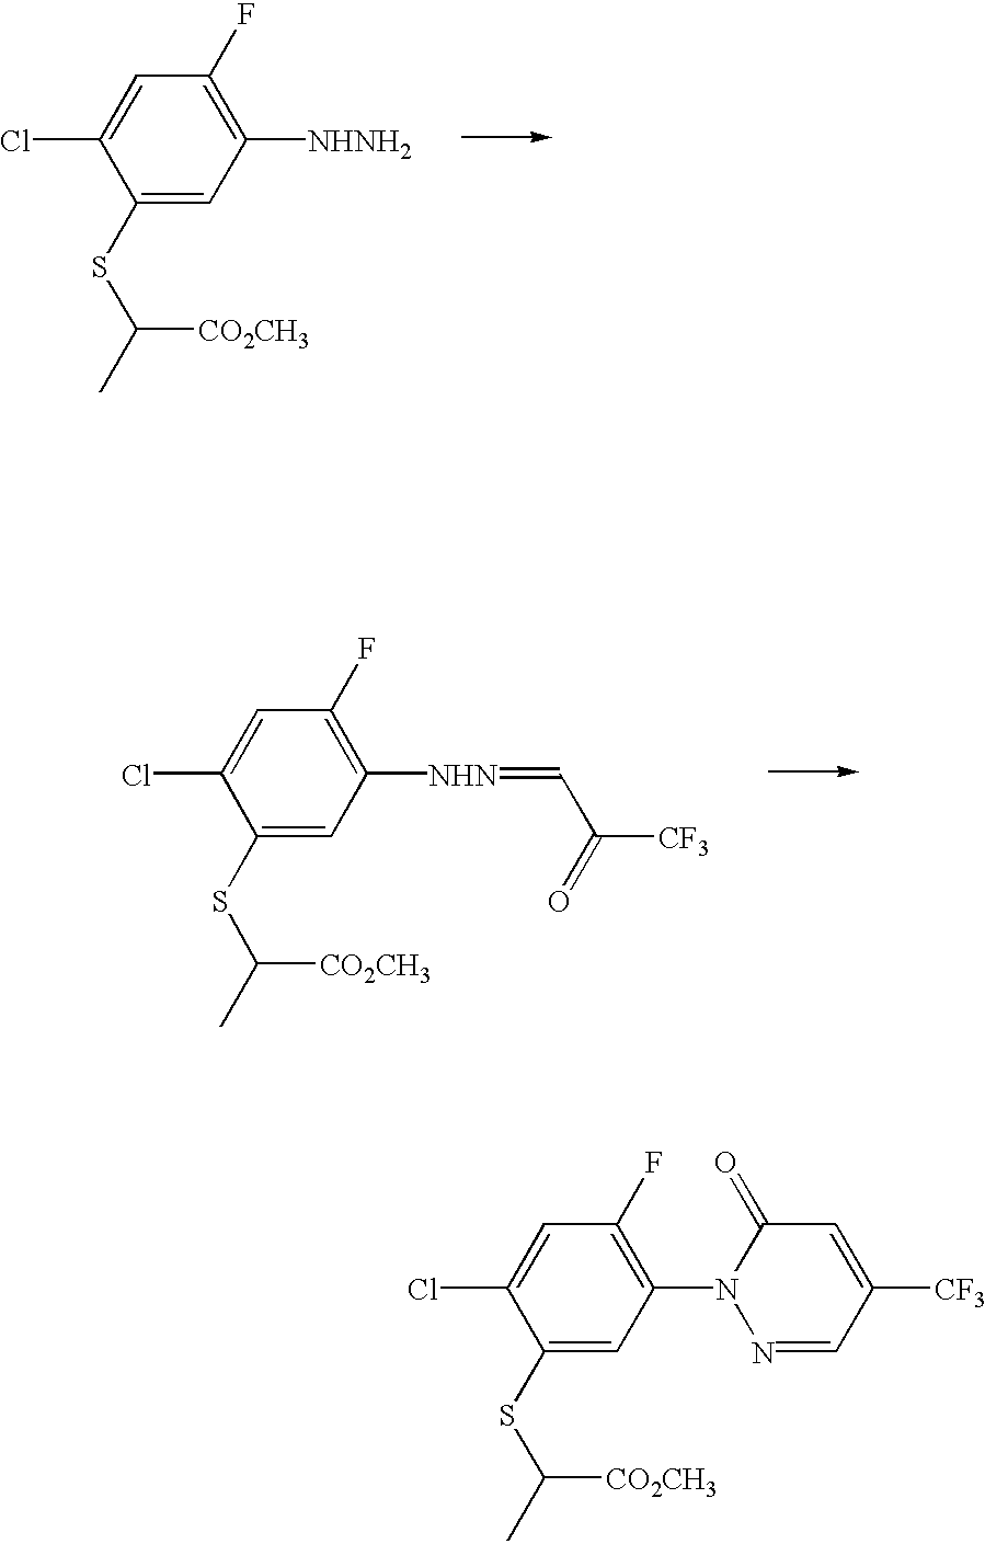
C1(SC(C)[CO2CH3])=CC(N2N=CC([CF3])=CC2=O)=C(F)C=C1Cl.C1(SC(C)[CO2CH3])=CC([NHNH2])=C(F)C=C1Cl.C1(SC(C)[CO2CH3])=CC([NHN]=CC(=O)[CF3])=C(F)C=C1Cl
